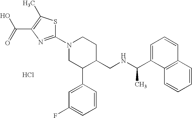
C1(N2CC(C3=CC(F)=CC=C3)C(CNC(C3=CC=CC4=C3C=CC=C4)C)CC2)=NC(C(=O)O)=C(C)S1.Cl
